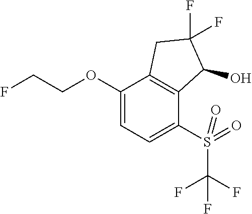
C1(OCCF)=CC=C(S(C(F)(F)F)(=O)=O)C2=C1CC(F)(F)C2O
